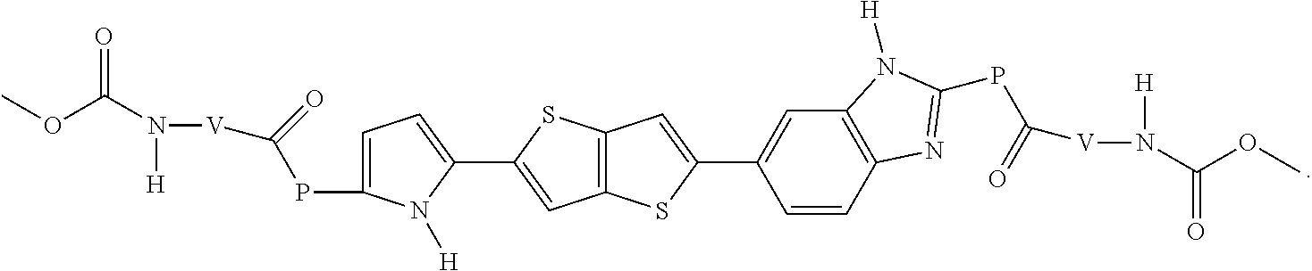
C1(C2=CC3=C(C=C2)N=C(PC([V]N([H])C(OC)=O)=O)N3[H])=CC2=C(S1)C=C(C1=CC=C(PC([V]N([H])C(OC)=O)=O)N1[H])S2
